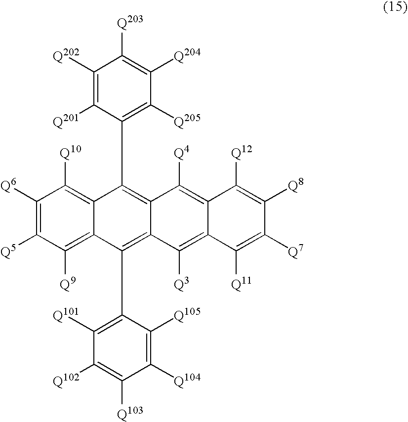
C1([Q202])=C([Q201])C(C2=C3C(=C(C4=C([Q101])C([Q102])=C([Q103])C([Q104])=C4[Q105])C4=C([Q9])C([Q5])=C([Q6])C([Q10])=C42)C([Q3])=C2C(=C3[Q4])C([Q12])=C([Q8])C([Q7])=C2[Q11])=C([Q205])C([Q204])=C1[Q203]
